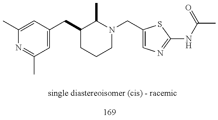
C1(C)=CC(CC2CCCN(CC3=CN=C(NC(C)=O)S3)C2C)=CC(C)=N1
